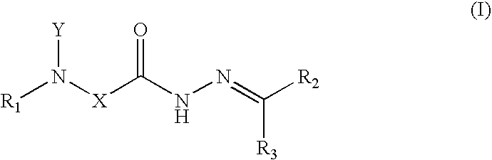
[R1]N([X]C(NN=C([R2])[R3])=O)[Y]
